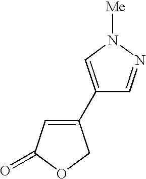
C1(=O)OCC(C2=CN([Me])N=C2)=C1
